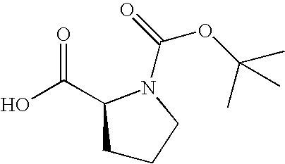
OC(=O)C1CCCN1C(OC(C)(C)C)=O
